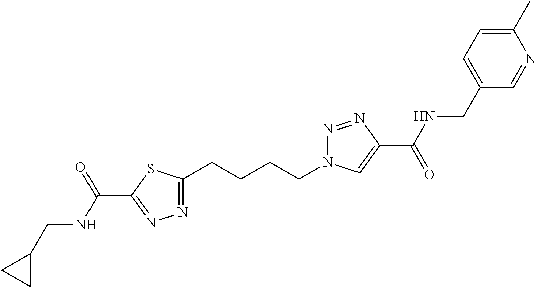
C1(CCCCN2N=NC(C(=O)NCC3=CC=C(C)N=C3)=C2)=NN=C(C(NCC2CC2)=O)S1
